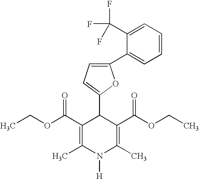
C1(C2=CC=C(C3=CC=CC=C3C(F)(F)F)O2)C(C(OCC)=O)=C(C)N([H])C(C)=C1C(OCC)=O
